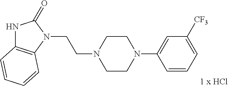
N1C2=C(C=CC=C2)N(CCN2CCN(C3=CC([CF3])=CC=C3)CC2)C1=O
